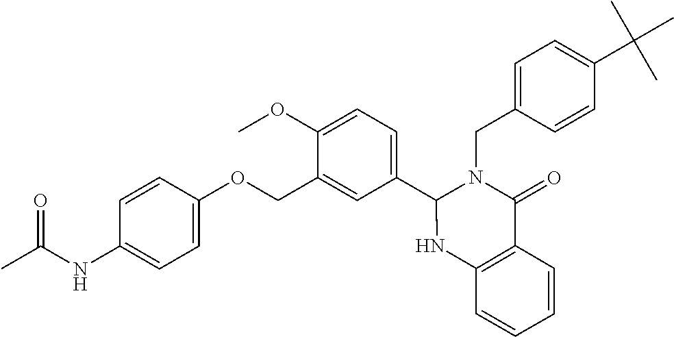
C1=C(NC(C)=O)C=CC(OCC2=CC(C3N(CC4=CC=C(C(C)(C)C)C=C4)C(=O)C4=C(N3)C=CC=C4)=CC=C2OC)=C1
